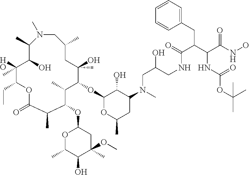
C1(OC2C(C)(O)CC(C)CN(C)C(C)C(O)C(O)(C)C(CC)OC(=O)C(C)C(OC3OC(C)C(O)C(C)(OC)C3)C2C)OC(C)CC(N(CC(O)CNC(C(CC2=CC=CC=C2)C(C(NO)=O)NC(OC(C)(C)C)=O)=O)C)C1O
